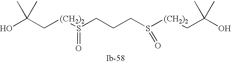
S(CCCS([(CH2)2]CC(O)(C)C)=O)([(CH2)2]CC(O)(C)C)=O
